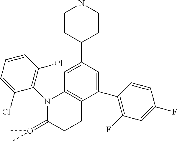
C1CC(C2=CC3=C(C(C4=C(F)C=C(F)C=C4)=C2)CCC(=O(C)C)N3C2=C(Cl)C=CC=C2Cl)CCN1
